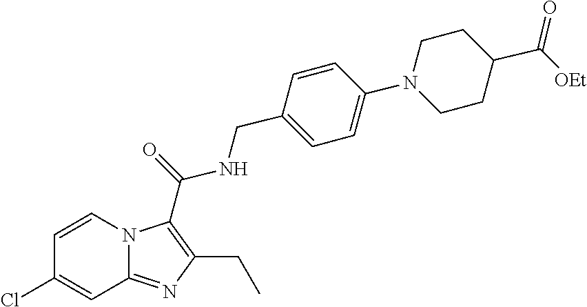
N12C(=NC(CC)=C1C(=O)NCC1=CC=C(N3CCC(C(=O)[OEt])CC3)C=C1)C=C(Cl)C=C2
